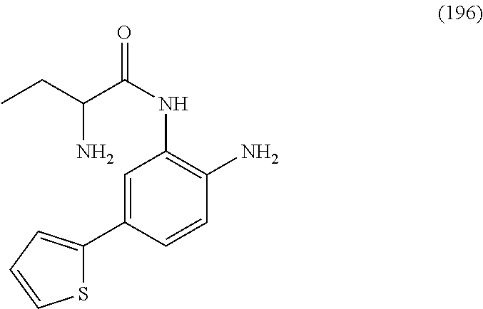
S1C(C2=CC(NC(=O)C(N)CC)=C(N)C=C2)=CC=C1
